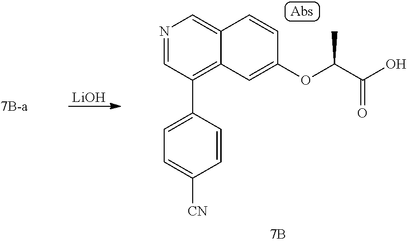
[LiOH].N1=CC(C2=CC=C([CN])C=C2)=C2C(=C1)C=CC(OC(C(=O)O)C)=C2
